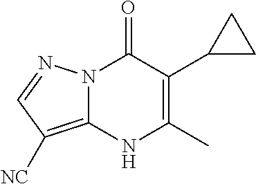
C1(C2CC2)=C(C)NC2=C([NC])C=NN2C1=O
